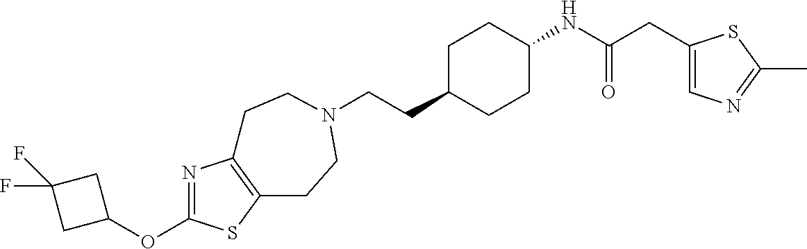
C(CC1CCC(NC(CC2=CN=C(C)S2)=O)CC1)N1CCC2=C(N=C(OC3CC(F)(F)C3)S2)CC1
